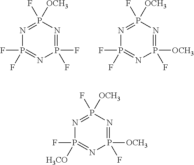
P1(F)(F)=NP(F)([OCH3])=NP(F)(F)=N1.P1([OCH3])(F)=NP(F)([OCH3])=NP(F)(F)=N1.P1([OCH3])(F)=NP(F)([OCH3])=NP(F)([H3CO])=N1
